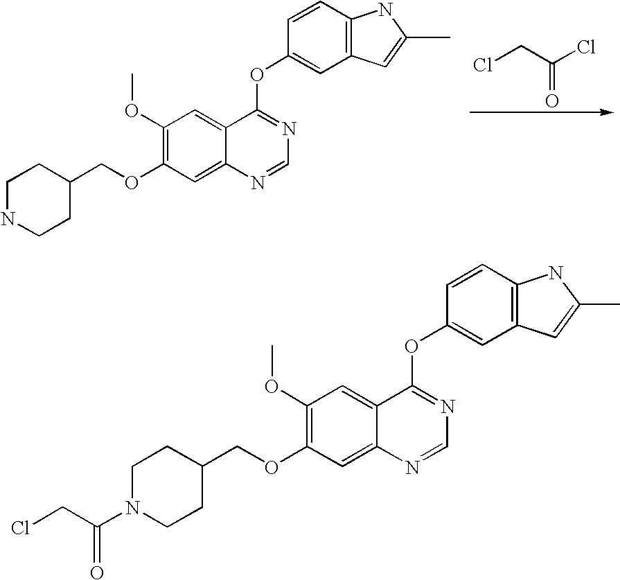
C1NCCC(COC2=C(OC)C=C3C(=C2)N=CN=C3OC2=CC3=C(C=C2)NC(C)=C3)C1.ClC(CCl)=O.C1N(C(CCl)=O)CCC(COC2=C(OC)C=C3C(=C2)N=CN=C3OC2=CC3=C(C=C2)NC(C)=C3)C1
